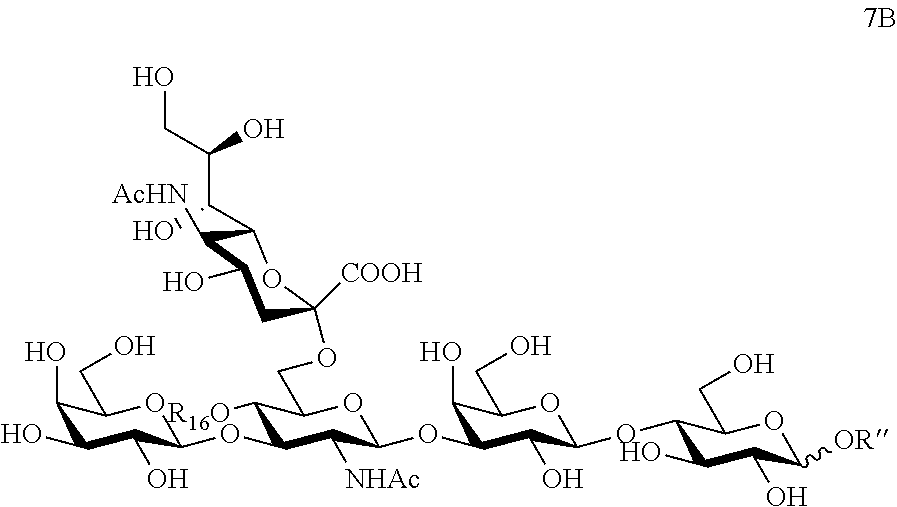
C(C1C([AcHN])C(O)CC([COOH])(OCC2C([R16O])C(OC3C(O)C(O)C(O)C(CO)O3)C([NHAc])C(OC3C(O)C(CO)OC(OC4C(O)C(O)C([OR])OC4CO)C3O)O2)O1)(C(O)CO)O
